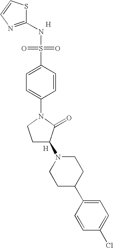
[H].S1C(NS(=O)(=O)C2=CC=C(N3CCC(N4CCC(C5=CC=C(Cl)C=C5)CC4)C3=O)C=C2)=NC=C1.[H]
